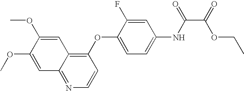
C1=C(OC)C(OC)=CC2=NC=CC(OC3=CC=C(NC(=O)C(=O)OCC)C=C3F)=C12
